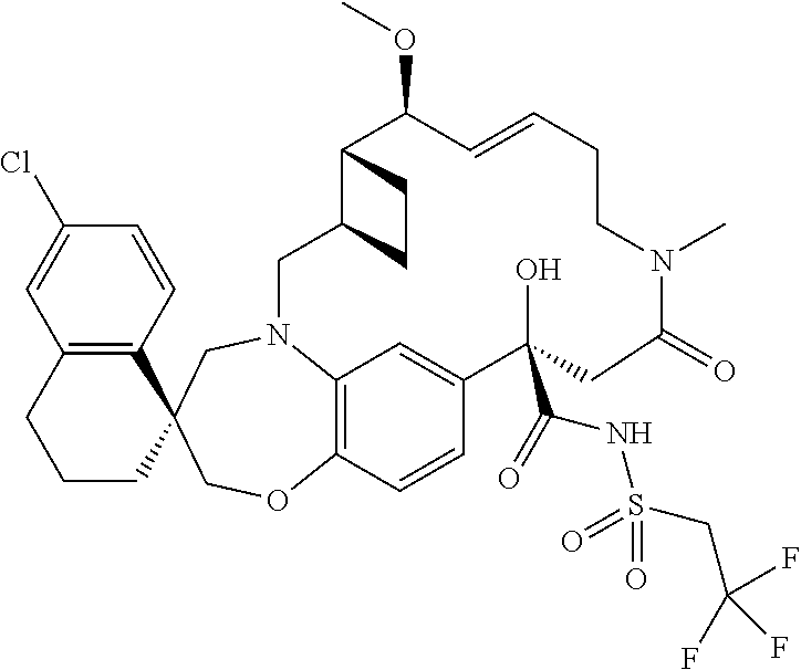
C12=C(C=CC(Cl)=C1)C1(CCC2)COC2=C3N(C1)CC1C(C(OC)C=CCCN(C)C(=O)CC(O)(C(NS(=O)(=O)CC(F)(F)F)=O)C(=C3)C=C2)CC1
